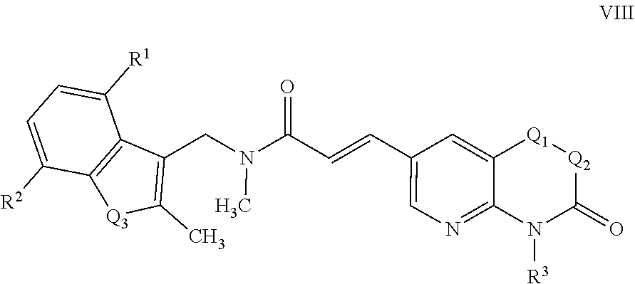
C1(C=CC(N(C)CC2=C(C)[Q3]C3=C2C([R1])=CC=C3[R2])=O)=CN=C2C(=C1)[Q1][Q2]C(=O)N2[R3]
